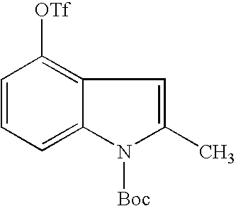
C1=CC=C2C(=C1[OTf])C=C(C)N2[Boc]
